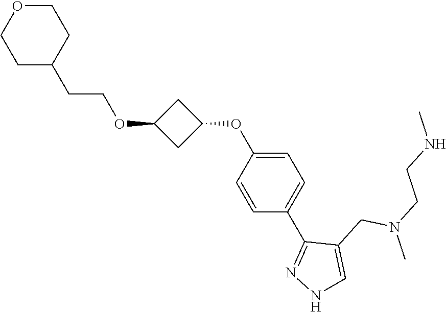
C1OCCC(CCOC2CC(OC3=CC=C(C4=NNC=C4CN(CCNC)C)C=C3)C2)C1
